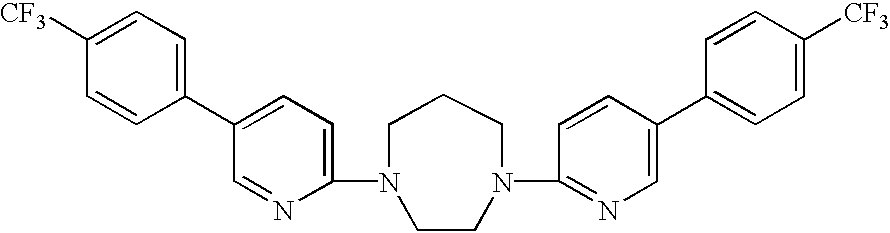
C1(N2CCCN(C3=NC=C(C4=CC=C([CF3])C=C4)C=C3)CC2)=CC=C(C2=CC=C([CF3])C=C2)C=N1
